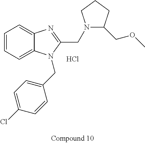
C1=CC=C2C(=C1)N=C(CN1C(COC)CCC1)N2CC1=CC=C(Cl)C=C1.Cl
